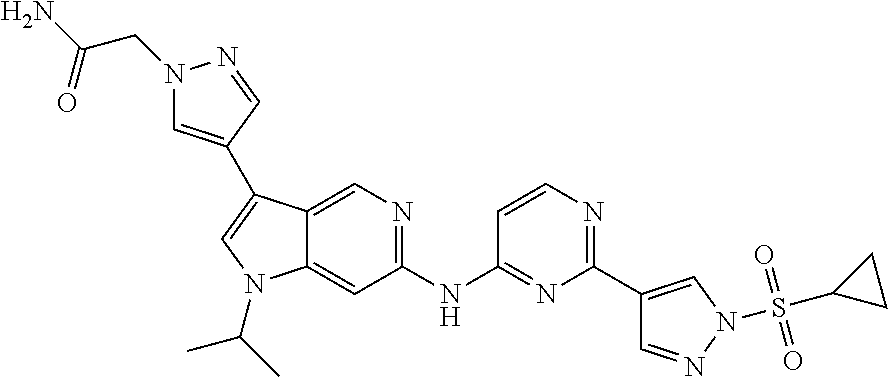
C1(NC2=NC(C3=CN(S(C4CC4)(=O)=O)N=C3)=NC=C2)=NC=C2C(=C1)N(C(C)C)C=C2C1=CN(CC(N)=O)N=C1
